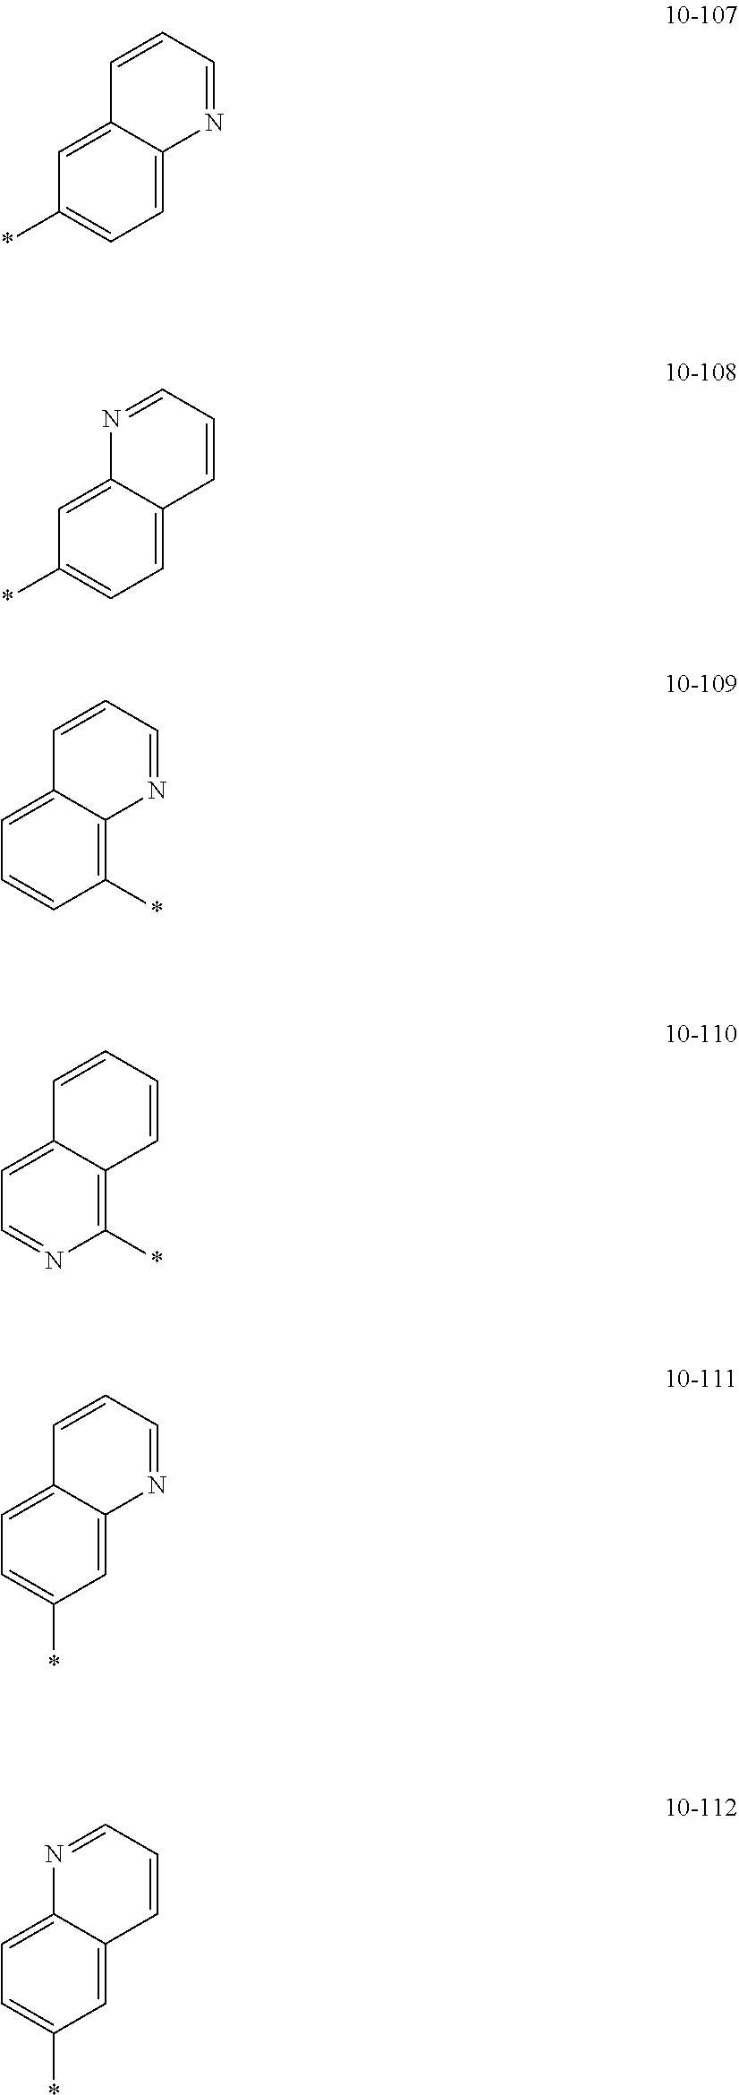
C1=C2C(=CC=C1*)N=CC=C2.C1=C2C(=CC=C1*)C=CC=N2.C1=C2C(=C(*)C=C1)N=CC=C2.C1=C2C(=C(*)N=C1)C=CC=C2.C1=C2C(=CC(*)=C1)N=CC=C2.C1=C2C(=CC(*)=C1)C=CC=N2
